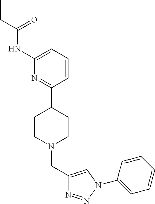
C1(NC(CC)=O)=CC=CC(C2CCN(CC3=CN(C4=CC=CC=C4)N=N3)CC2)=N1
